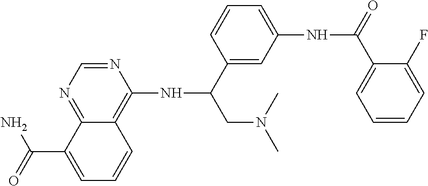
C12=NC=NC(NC(CN(C)C)C3=CC(NC(=O)C4=CC=CC=C4F)=CC=C3)=C1C=CC=C2C(=O)N
